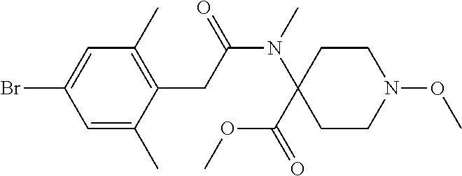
C1=C(C)C(CC(N(C2(C(=O)OC)CCN(OC)CC2)C)=O)=C(C)C=C1Br
